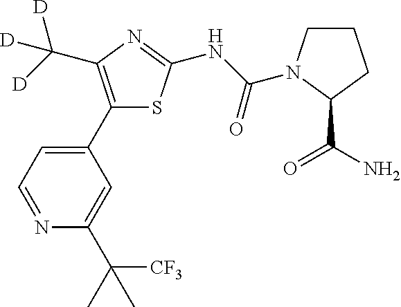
C1(C2=CC=NC(C(C)([CF3])C)=C2)=C(C([D])([D])[D])N=C(NC(=O)N2CCCC2C(=O)N)S1
